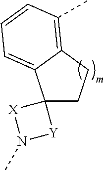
C12(CCC3=C(C)C=CC=C13)[X]N(C)[Y]2
